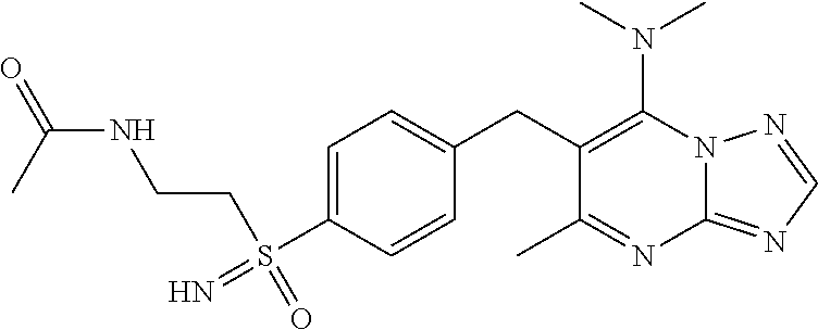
N(C1=C(CC2=CC=C(S(CCNC(=O)C)(=N)=O)C=C2)C(C)=NC2=NC=NN12)(C)C
